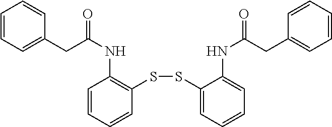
C1=CC=CC(SSC2=CC=CC=C2NC(=O)CC2=CC=CC=C2)=C1NC(=O)CC1=CC=CC=C1
